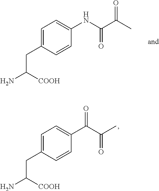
C1=C(CC(N)[COOH])C=CC(C(C(C)=O)=O)=C1.C1=C(CC(N)[COOH])C=CC(NC(C(C)=O)=O)=C1
